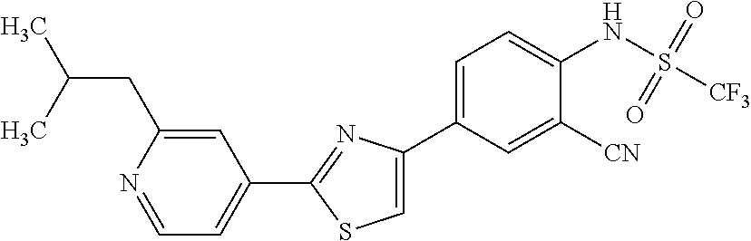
C1(C2=NC(C3=CC=C(NS([CF3])(=O)=O)C([CN])=C3)=CS2)=CC=NC(CC(C)C)=C1
